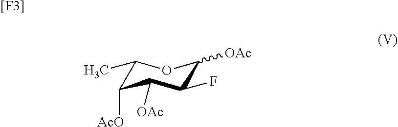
C1(C)C([AcO])C([OAc])C(F)C([OAc])O1.[[F3]]
